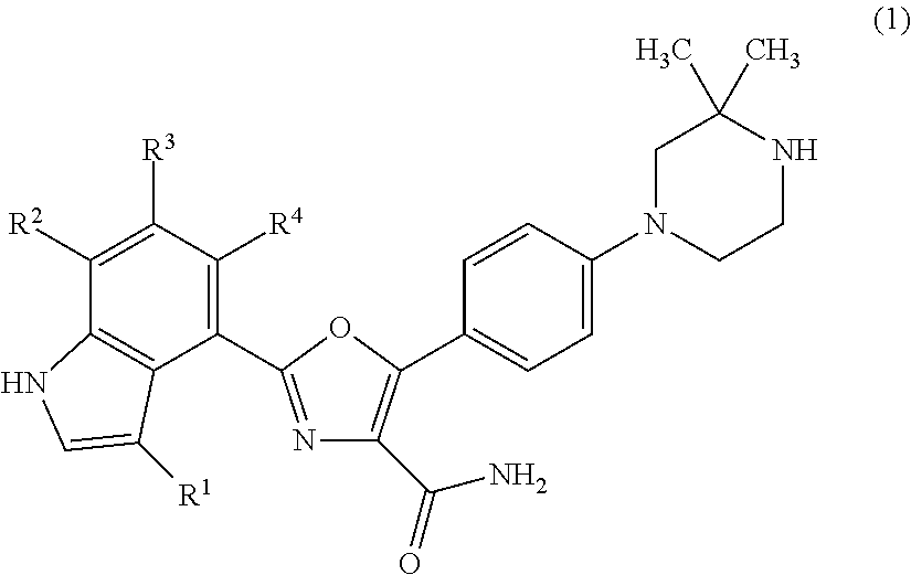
N1=C(C2=C([R4])C([R3])=C([R2])C3=C2C([R1])=CN3)OC(C2=CC=C(N3CCNC(C)(C)C3)C=C2)=C1C(N)=O
